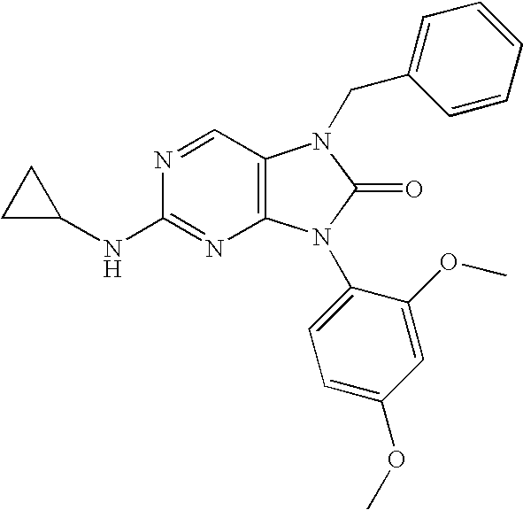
C12=C(C=NC(NC3CC3)=N1)N(CC1=CC=CC=C1)C(=O)N2C1=CC=C(OC)C=C1OC
